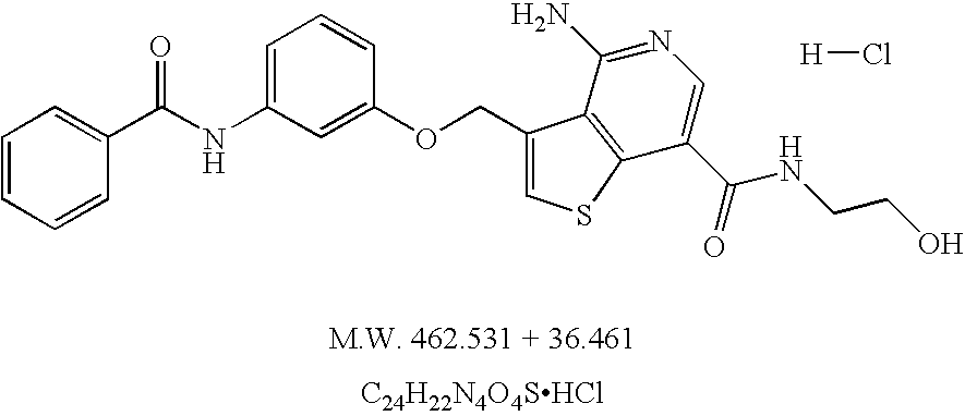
N(C1=CC=CC(OCC2=CSC3=C2C(N)=NC=C3C(=O)NCCO)=C1)C(=O)C1=CC=CC=C1.[C24H22N4O4SHCl].[H]Cl
